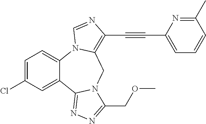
C1=C(Cl)C=C2C(=C1)N1C(=C(C#CC3=CC=CC(C)=N3)N=C1)CN1C2=NN=C1COC
